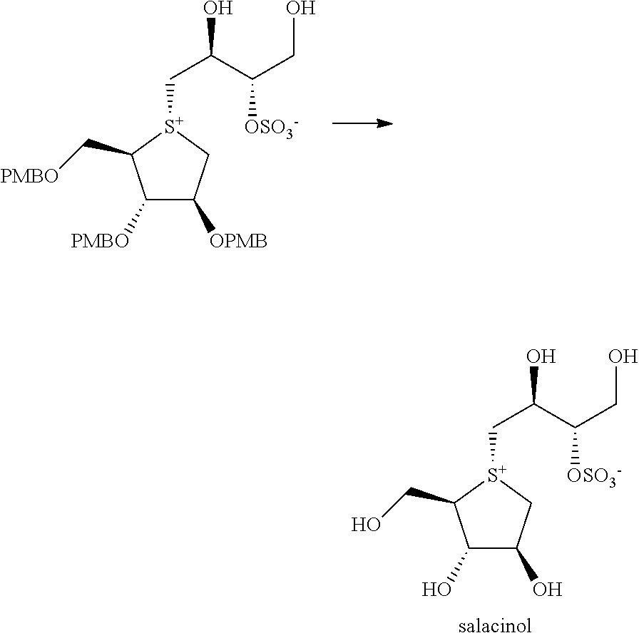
C1([PMBO])C([OPMB])C[S+](CC(C(CO)[OSO3-])O)C1C[PMBO].C1(O)C(O)C[S+](CC(C(CO)[OSO3-])O)C1CO
